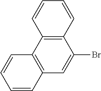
C12=C(C3=C(C=C1Br)C=CC=C3)C=CC=C2
